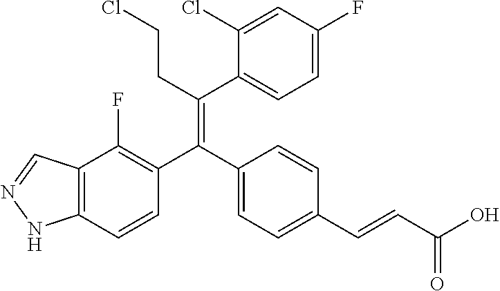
C12=C(C=CC(C(C3=CC=C(C=CC(O)=O)C=C3)=C(CCCl)C3=CC=C(F)C=C3Cl)=C1F)NN=C2
